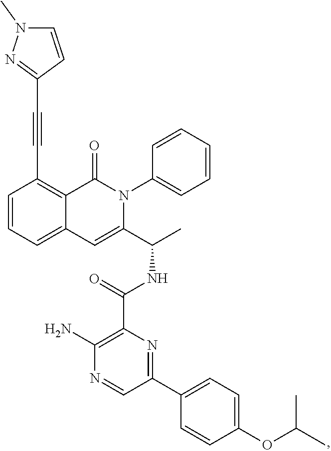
C1=CC=C2C(=C1C#CC1=NN(C)C=C1)C(=O)N(C1=CC=CC=C1)C(C(C)NC(=O)C1=C(N)N=CC(C3=CC=C(OC(C)C)C=C3)=N1)=C2
